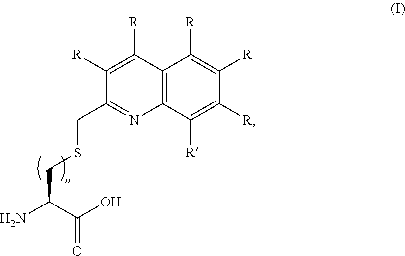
C12=C(C([R])=C([R])C([R])=C1[R])N=C(CSCC(N)C(O)=O)C([R])=C2[R]
